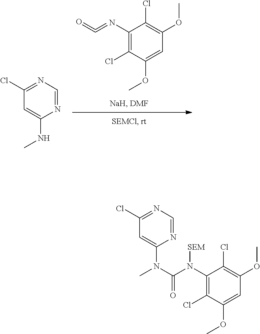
C1(N=C=O)=C(Cl)C(OC)=CC(OC)=C1Cl.ClC1=NC=NC(NC)=C1.C1(Cl)=NC=NC(N(C(N(C2=C(Cl)C(OC)=CC(OC)=C2Cl)[SEM])=O)C)=C1
